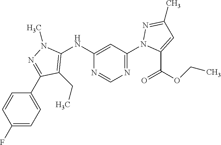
C1(NC2=C(CC)C(C3=CC=C(F)C=C3)=NN2C)=CC(N2C(C(OCC)=O)=CC(C)=N2)=NC=N1
